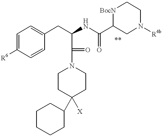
C1=C([R6])C=CC(CC(C(=O)N2CCC([X])(C3CCCCC3)CC2)NC(=O)C2[BocN]CCN([R4b])C2)=C1
